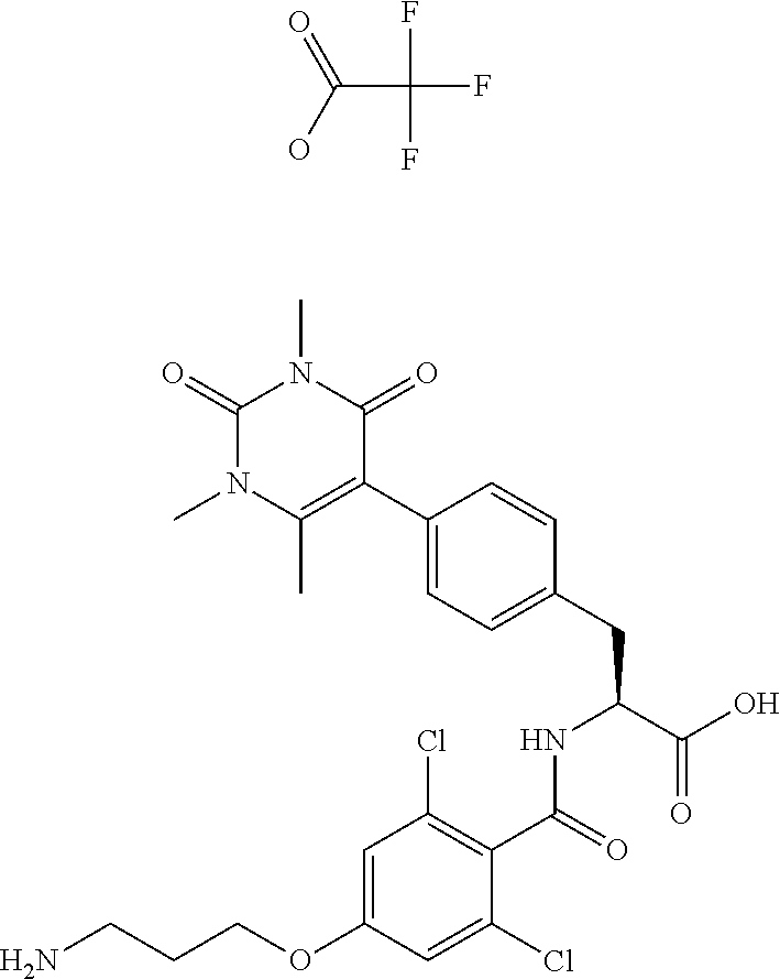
C1(C(=O)NC(CC2=CC=C(C3=C(C)N(C)C(=O)N(C)C3=O)C=C2)C(O)=O)=C(Cl)C=C(OCCCN)C=C1Cl.FC(F)(F)C(O)=O
